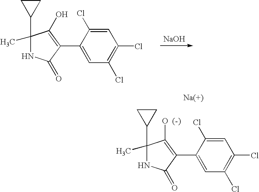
C1(C2=CC(Cl)=C(Cl)C=C2Cl)=C(O)C(C2CC2)(C)NC1=O.[NaOH].C1(C2=CC(Cl)=C(Cl)C=C2Cl)=C([O  (-)])C(C2CC2)(C)NC1=O
